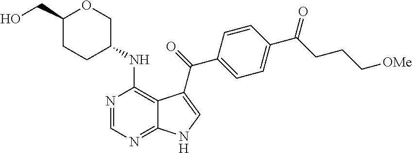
C1(C(CCC[OMe])=O)=CC=C(C(=O)C2=CNC3=NC=NC(NC4COC(CO)CC4)=C32)C=C1
